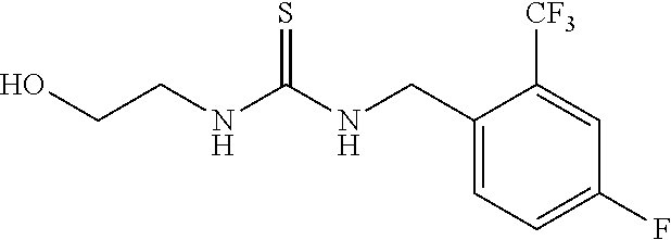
C1(CNC(NCCO)=S)=CC=C(F)C=C1[CF3]
